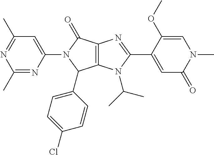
C1(C)=NC(N2C(C3=CC=C(Cl)C=C3)C3=C(C2=O)N=C(C2=CC(=O)N(C)C=C2OC)N3C(C)C)=CC(C)=N1
